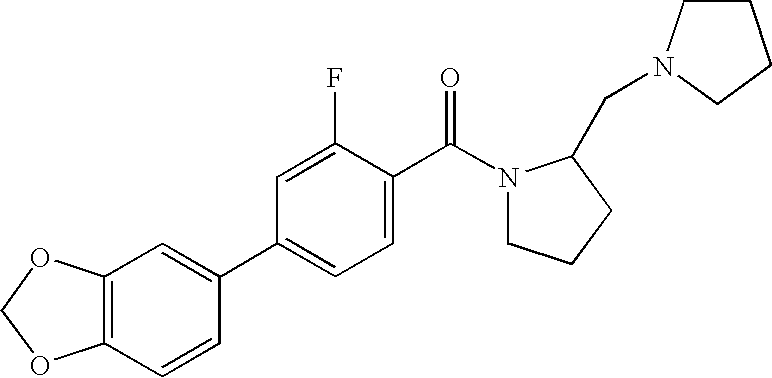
C12=C(C=C(C3=CC=C(C(=O)N4CCCC4CN4CCCC4)C(F)=C3)C=C1)OCO2
